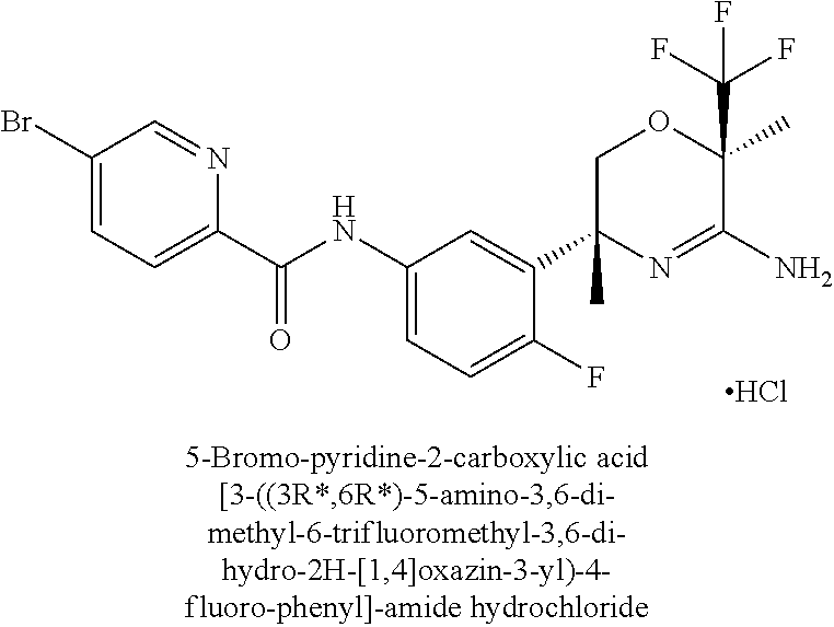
C1=C(NC(C2=CC=C(Br)C=N2)=O)C=C(C2(C)N=C(N)C(C)(C(F)(F)F)OC2)C(F)=C1.Cl
